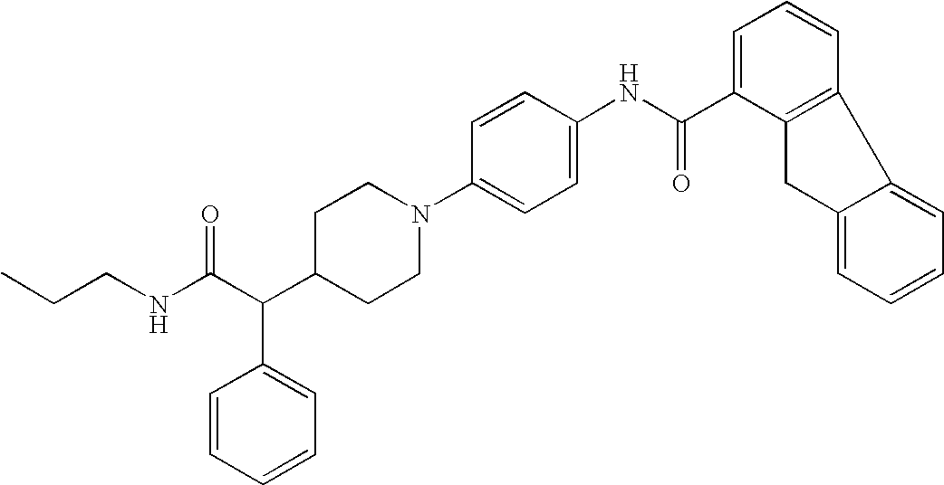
C(CNC(C(C1CCN(C2=CC=C(NC(C3=CC=CC4=C3CC3=CC=CC=C43)=O)C=C2)CC1)C1=CC=CC=C1)=O)C
